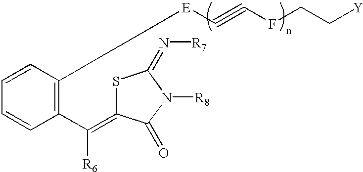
C1=CC([E]C#CFCC[Y])=C(C([R6])=C2SC(=N[R7])N([R8])C2=O)C=C1
